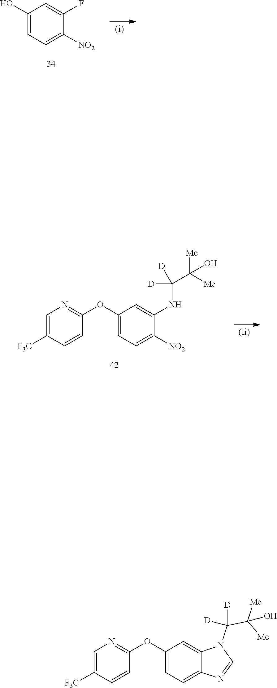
C1(O)=CC=C([NO2])C(F)=C1.C1=C([F3C])C=CC(OC2=CC=C([NO2])C(NC(C([Me])([Me])O)([D])[D])=C2)=N1.C1=C([F3C])C=CC(OC2=CC=C3C(=C2)N(C(C([Me])([Me])O)([D])[D])C=N3)=N1
